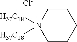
C1CCCC[N+]1([H37C18])[H37C18].[Cl-]
